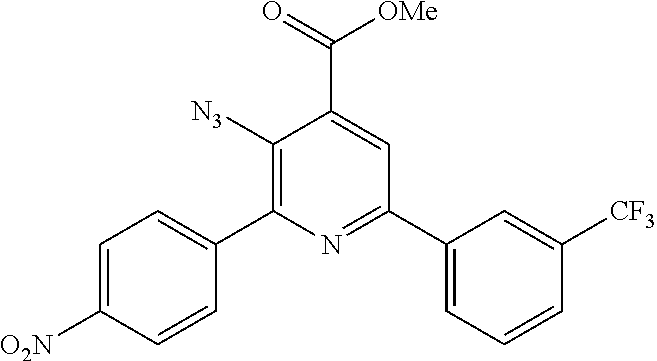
C1([N3])=C(C2=CC=C([O2N])C=C2)N=C(C2=CC=CC([CF3])=C2)C=C1C([OMe])=O
